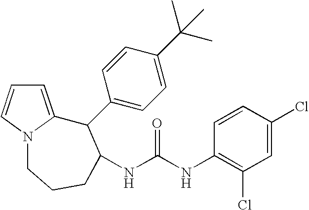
C1=C2N(C=C1)CCCC(NC(NC1=C(Cl)C=C(Cl)C=C1)=O)C2C1=CC=C(C(C)(C)C)C=C1
